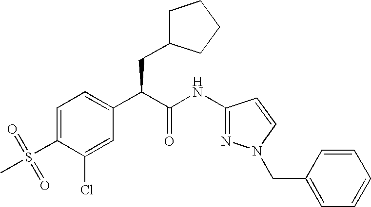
C1=C(S(=O)(C)=O)C(Cl)=CC(C(C(NC2=NN(CC3=CC=CC=C3)C=C2)=O)CC2CCCC2)=C1
